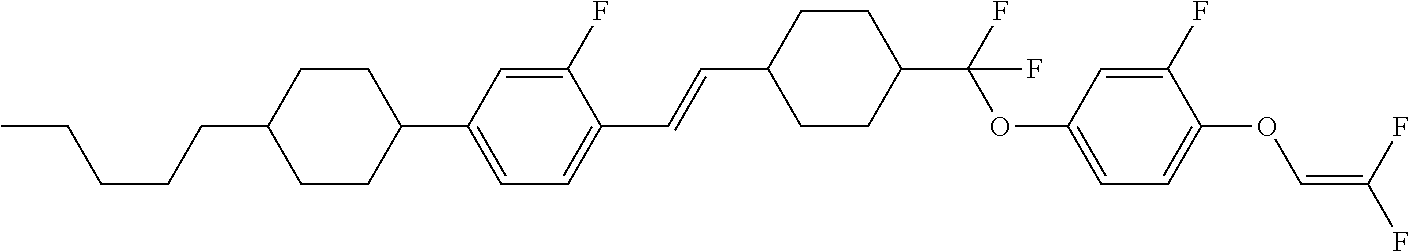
C1CC(C2=CC=C(C=CC3CCC(C(F)(OC4=CC=C(OC=C(F)F)C(F)=C4)F)CC3)C(F)=C2)CCC1CCCCC
